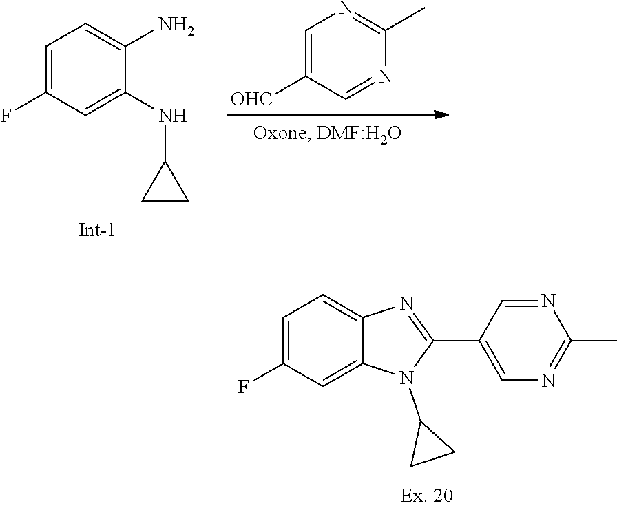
C1=C([OHC])C=NC(C)=N1.C1=C(F)C=C(NC2CC2)C(N)=C1.C1=C(F)C=C2C(=C1)N=C(C1=CN=C(C)N=C1)N2C1CC1
